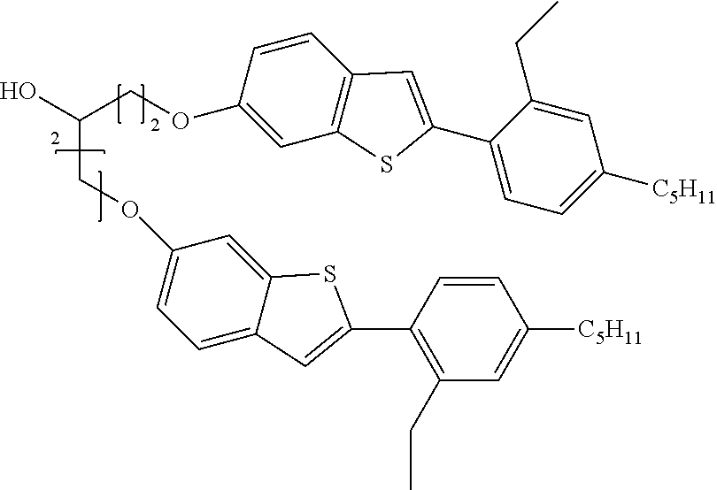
O(CC(O)COC1=CC=C2C(=C1)SC(C1=C(CC)C=C([C5H11])C=C1)=C2)C1=CC2=C(C=C1)C=C(C1=CC=C([C5H11])C=C1CC)S2
